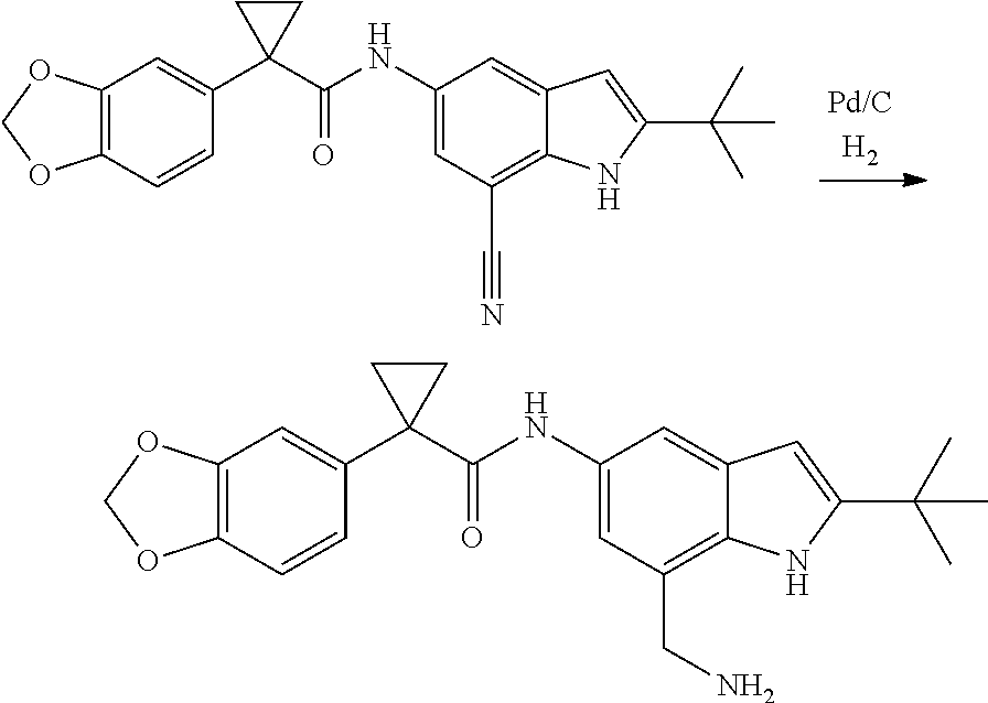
C12=C(C=CC(C3(C(NC4=CC(C#N)=C5C(=C4)C=C(C(C)(C)C)N5)=O)CC3)=C1)OCO2.C12=C(C=CC(C3(C(NC4=CC(CN)=C5C(=C4)C=C(C(C)(C)C)N5)=O)CC3)=C1)OCO2
